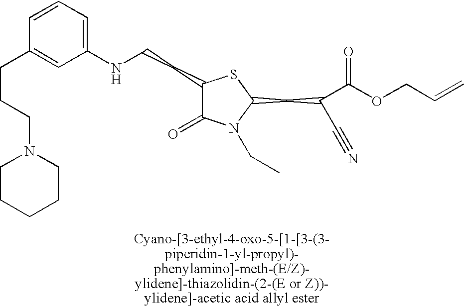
C1(CCNC2=CC=CC(CCCN3CCCCC3)=C2)C(=O)N(CC)C(CC(C#N)C(OCC=C)=O)S1
